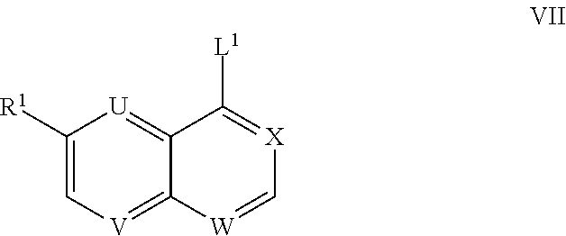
C1([R1])=C[V]=C2C(=[U]1)C([L1])=[X]C=[W]2
